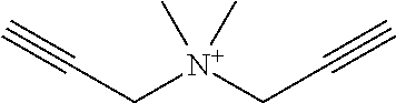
C([N+](CC#C)(C)C)C#C
